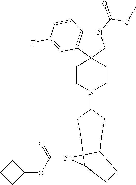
C1CN(C2CCC3N(C(OC4CCC4)=O)C(CC2)CC3)CCC12CN(C(OC)=O)C1=C2C=C(F)C=C1
